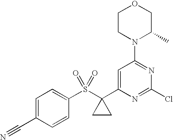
C1(S(C2(C3=CC(N4C(C)COCC4)=NC(Cl)=N3)CC2)(=O)=O)=CC=C(C#N)C=C1
